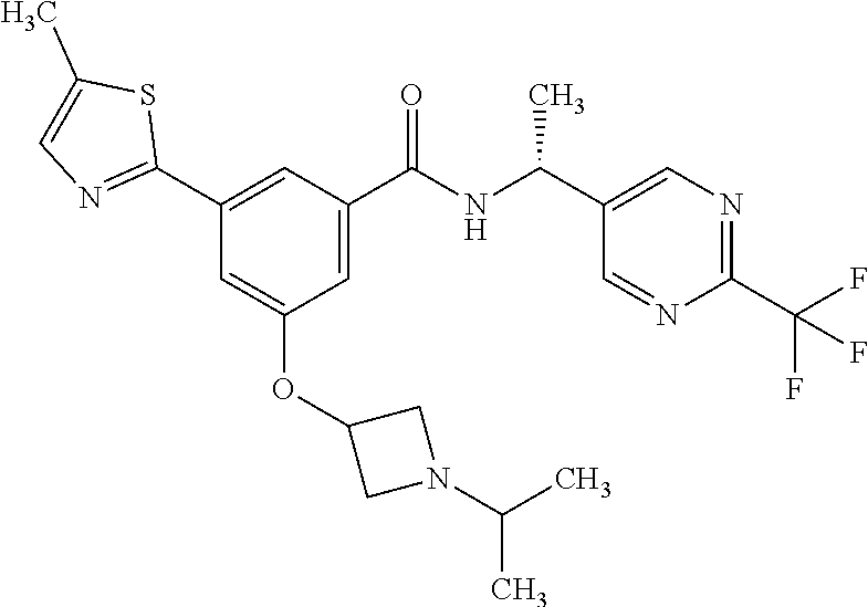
O(C1=CC(C2=NC=C(C)S2)=CC(C(NC(C2=CN=C(C(F)(F)F)N=C2)C)=O)=C1)C1CN(C(C)C)C1
